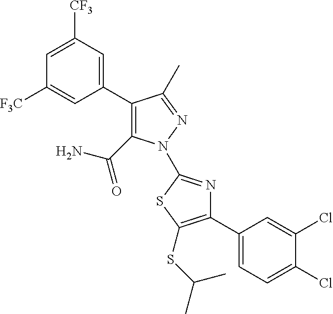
C1(C2=C(C(=O)N)N(C3=NC(C4=CC=C(Cl)C(Cl)=C4)=C(SC(C)C)S3)N=C2C)=CC([CF3])=CC([F3C])=C1
